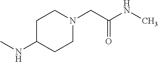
C1C(NC)CCN(CC(=O)NC)C1
